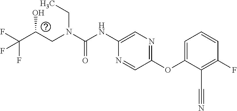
C(O)(CN(CC)C(=O)NC1=CN=C(OC2=CC=CC(F)=C2C#N)C=N1)C(F)(F)F
